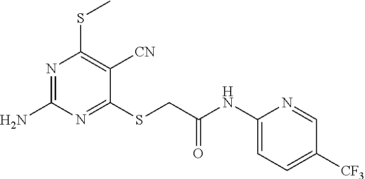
N1=C(N)N=C(SCC(NC2=CC=C([CF3])C=N2)=O)C([CN])=C1SC
